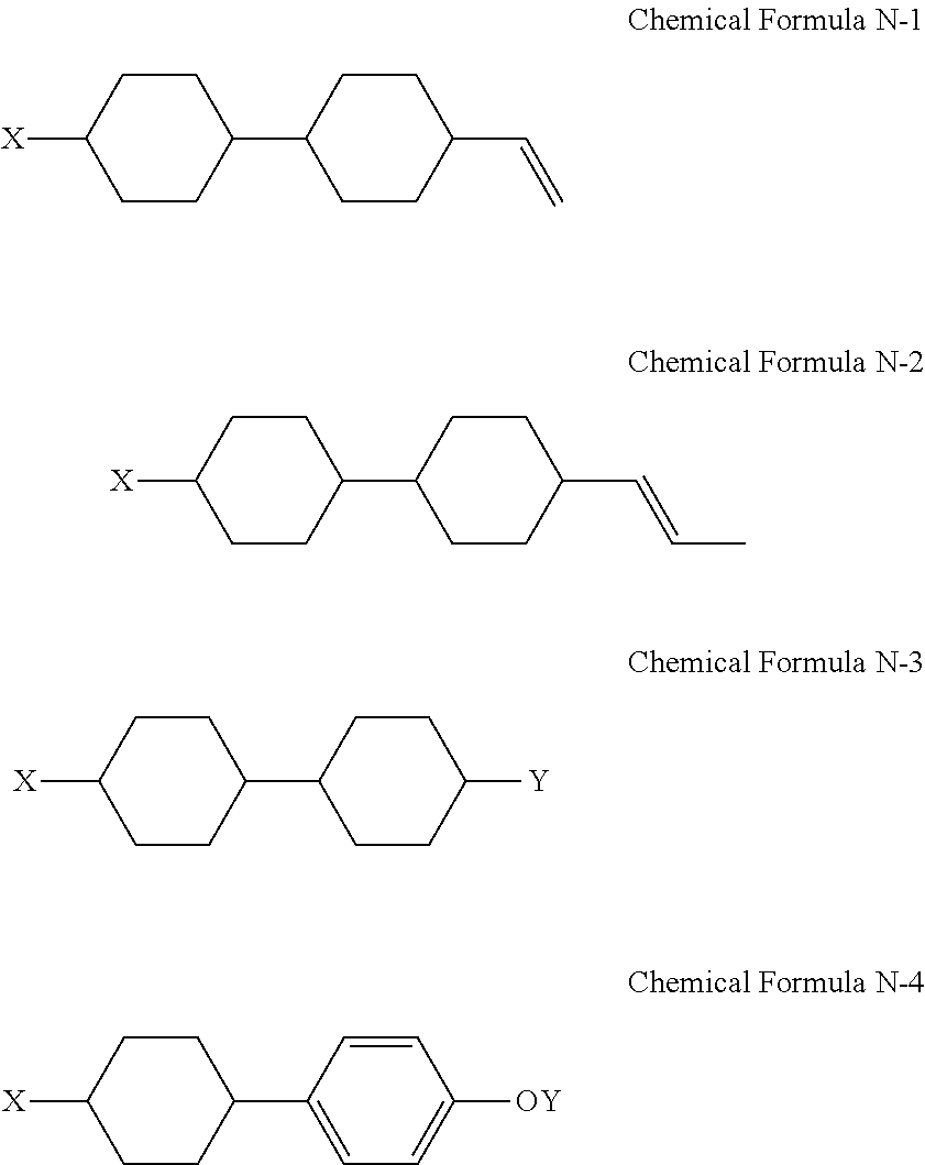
C1CC([X])CCC1C1CCC(C=C)CC1.C1CC([X])CCC1C1CCC(C=CC)CC1.C1CC([X])CCC1C1CCC([Y])CC1.C1CC([X])CCC1C1=CC=C([OY])C=C1
